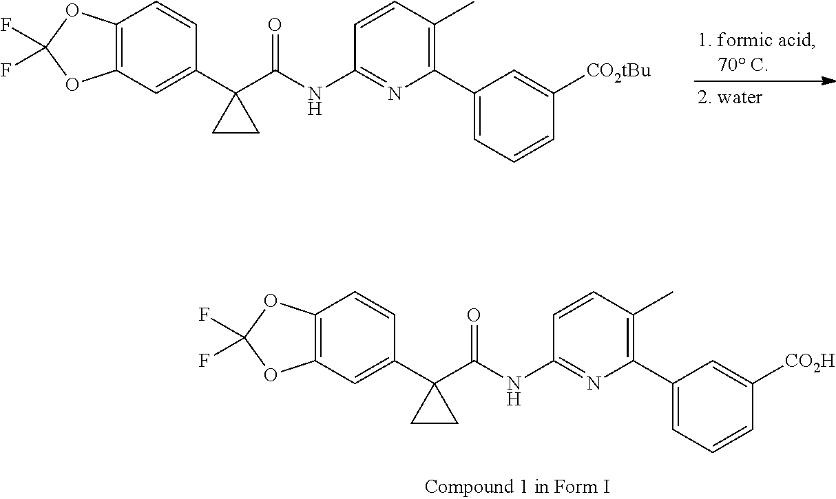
C12=C(OC(F)(F)O1)C=CC(C1(C(=O)NC3=NC(C4=CC=CC([CO2tBu])=C4)=C(C)C=C3)CC1)=C2.C12=C(OC(F)(F)O1)C=CC(C1(C(=O)NC3=NC(C4=CC=CC([CO2H])=C4)=C(C)C=C3)CC1)=C2
